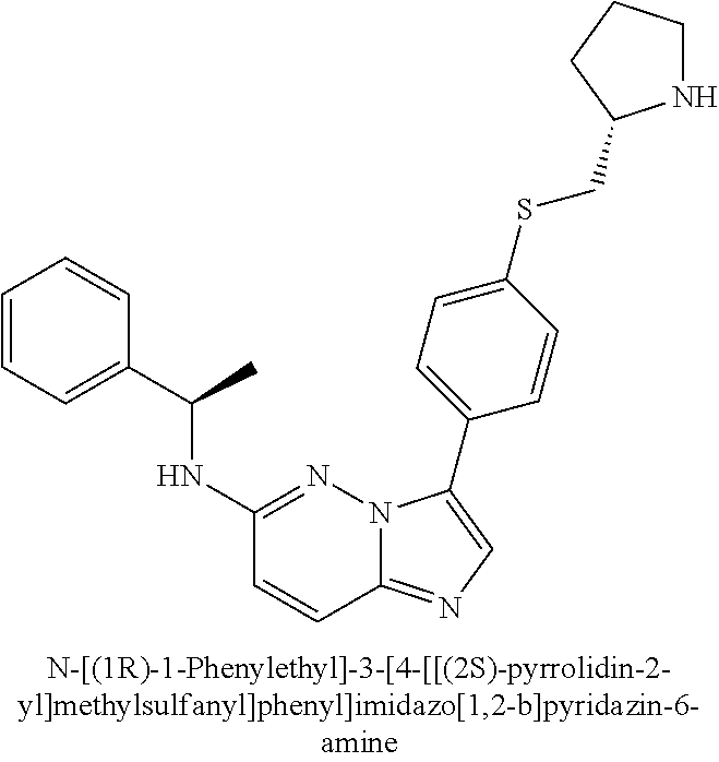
C1(NC(C2=CC=CC=C2)C)=NN2C(=NC=C2C2=CC=C(SCC3NCCC3)C=C2)C=C1
